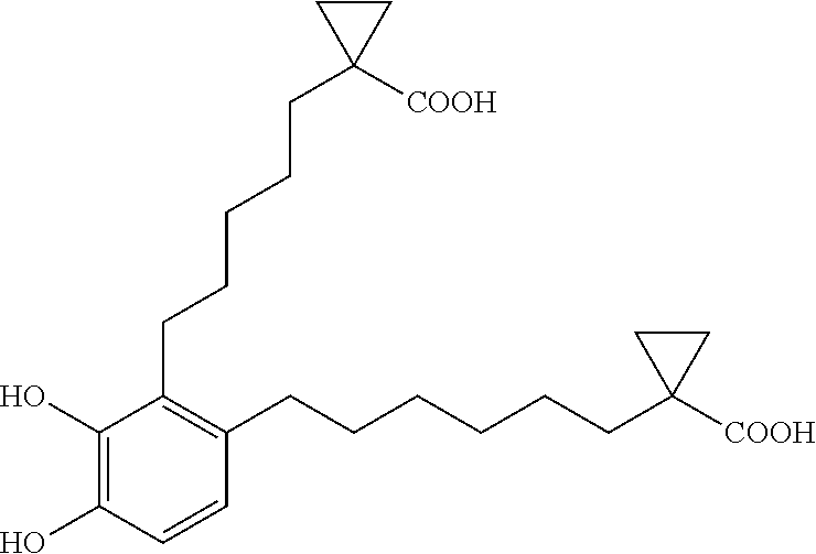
C1(CCCCCC2([COOH])CC2)=C(CCCCCCC2([COOH])CC2)C=CC(O)=C1O
